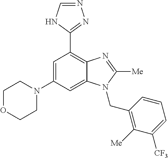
C1OCCN(C2=CC(C3=NN=CN3)=C3C(=C2)N(CC2=C([Me])C([CF3])=CC=C2)C([Me])=N3)C1
